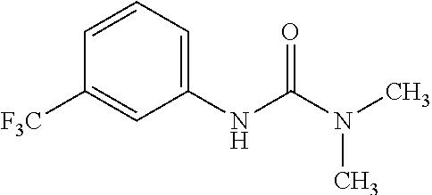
C1=CC=C(NC(N(C)C)=O)C=C1[F3C]
